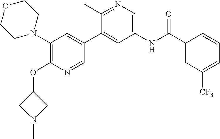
C1(N2CCOCC2)=C(OC2CN(C)C2)N=CC(C2=CC(NC(C3=CC([CF3])=CC=C3)=O)=CN=C2C)=C1
